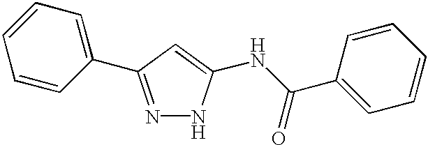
C1=CC(C2=NNC(NC(C3=CC=CC=C3)=O)=C2)=CC=C1
